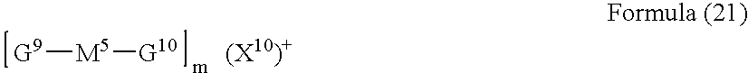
[G9][M5][G10]
